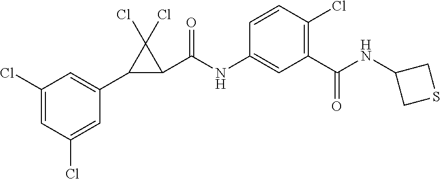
C1(Cl)=CC(Cl)=CC(C2C(C(NC3=CC(C(NC4CSC4)=O)=C(Cl)C=C3)=O)C2(Cl)Cl)=C1
